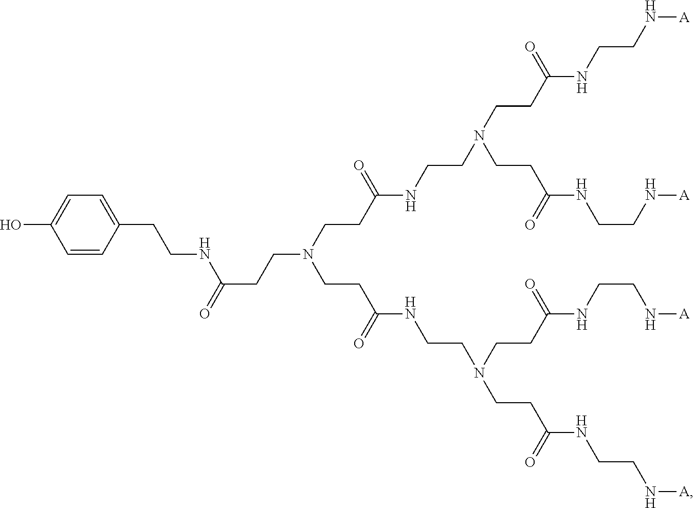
C1=C(O)C=CC(CCNC(=O)CCN(CCC(NCCN(CCC(NCCN[A])=O)CCC(NCCN[A])=O)=O)CCC(NCCN(CCC(NCCN[A])=O)CCC(NCCN[A])=O)=O)=C1
